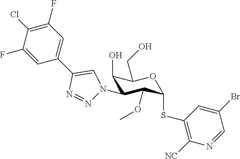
C1(O)C(N2N=NC(C3=CC(F)=C(Cl)C(F)=C3)=C2)C(OC)C(SC2=C([NC])N=CC(Br)=C2)OC1CO
